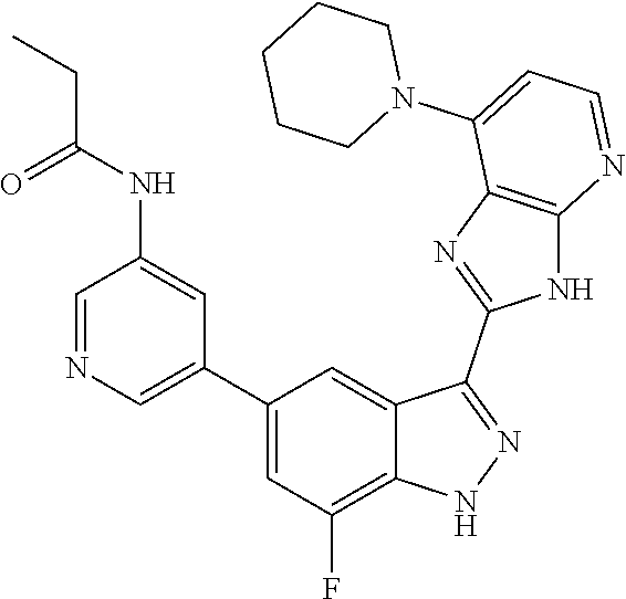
C1=NC=C(C2=CC(F)=C3C(=C2)C(C2=NC4=C(N2)N=CC=C4N2CCCCC2)=NN3)C=C1NC(=O)CC
